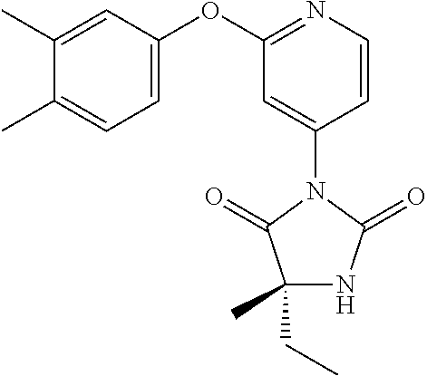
C1(CC)(C)NC(=O)N(C2=CC(OC3=CC=C(C)C(C)=C3)=NC=C2)C1=O
